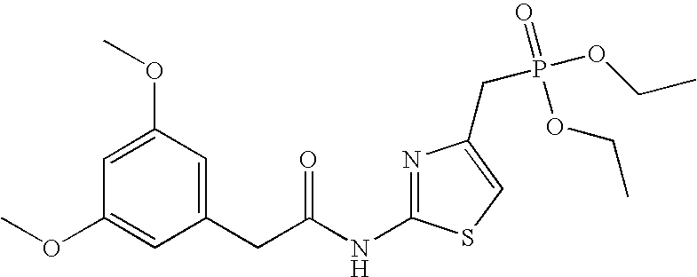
C1(CC(NC2=NC(CP(OCC)(=O)OCC)=CS2)=O)=CC(OC)=CC(OC)=C1
